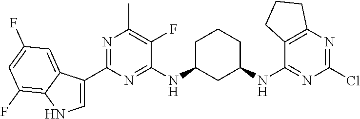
C1(C2=NC(C)=C(F)C(NC3CC(NC4=NC(Cl)=NC5=C4CCC5)CCC3)=N2)=CNC2=C(F)C=C(F)C=C12
